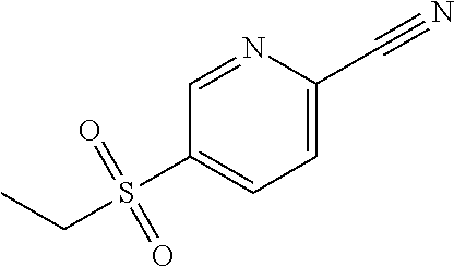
C1=C(C#N)N=CC(S(CC)(=O)=O)=C1
